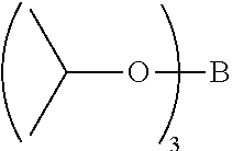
O(C(C)C)B
